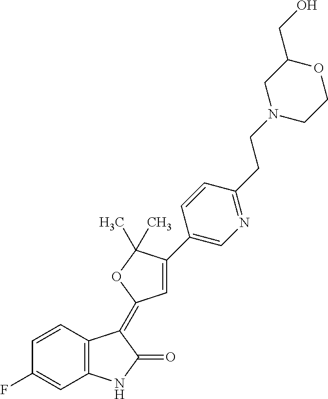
C1=CC2=C(C=C1F)NC(=O)C2=C1C=C(C2=CN=C(CCN3CCOC(CO)C3)C=C2)C(C)(C)O1
